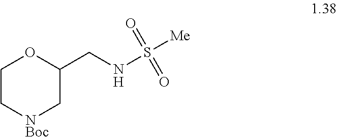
C1C[NBoc]CC(CNS([Me])(=O)=O)O1
